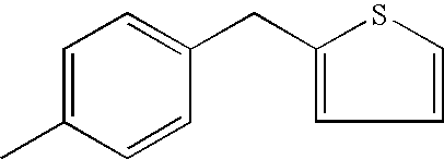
C1(CC2=CC=CS2)=CC=C(C)C=C1
